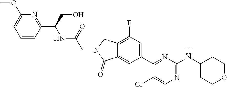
C1(Cl)=CN=C(NC2CCOCC2)N=C1C1=CC(F)=C2C(=C1)C(=O)N(CC(=O)NC(C1=NC(OC)=CC=C1)CO)C2
